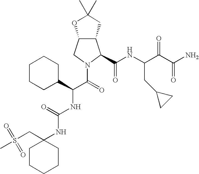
C12C(CN(C(=O)C(C3CCCCC3)NC(NC3(CS(=O)(=O)C)CCCCC3)=O)C1C(NC(C(C(N)=O)=O)CC1CC1)=O)OC(C)(C)C2
